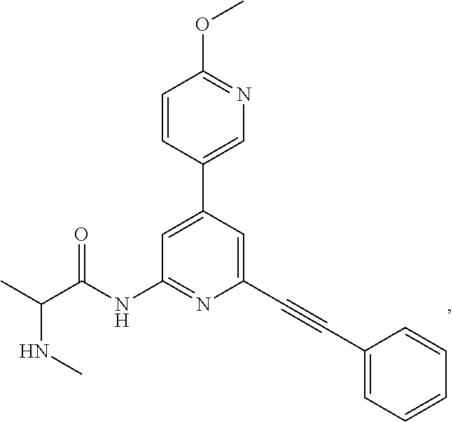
N(C(C)C(NC1=NC(C#CC2=CC=CC=C2)=CC(C2=CN=C(OC)C=C2)=C1)=O)C
